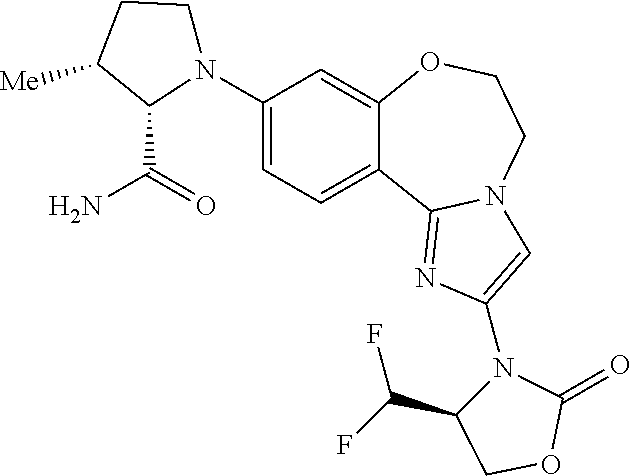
C1(N2CCC([Me])C2C(N)=O)=CC=C2C(=C1)OCCN1C2=NC(N2C(C(F)F)COC2=O)=C1
